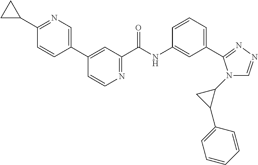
C1=CN=C(C(NC2=CC(C3=NN=CN3C3CC3C3=CC=CC=C3)=CC=C2)=O)C=C1C1=CN=C(C2CC2)C=C1
